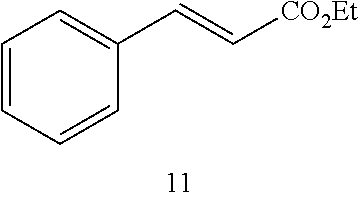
C1=CC=CC(C=C[CO2Et])=C1
